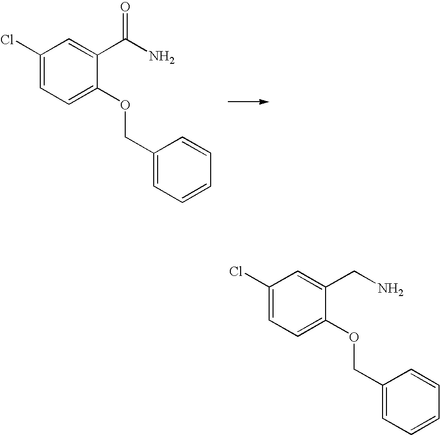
C1(Cl)=CC=C(OCC2=CC=CC=C2)C(C(N)=O)=C1.C1(Cl)=CC=C(OCC2=CC=CC=C2)C(CN)=C1
